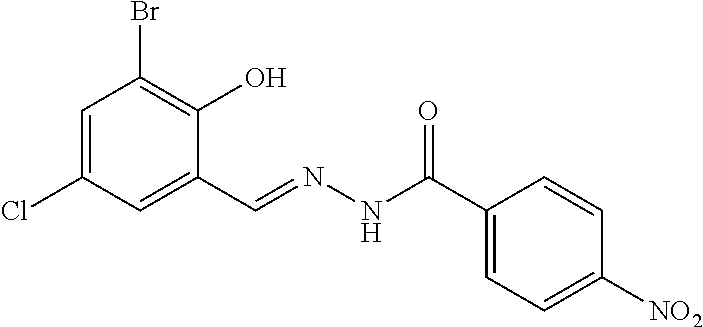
C1=C(Cl)C=C(C=NNC(C2=CC=C([NO2])C=C2)=O)C(O)=C1Br
